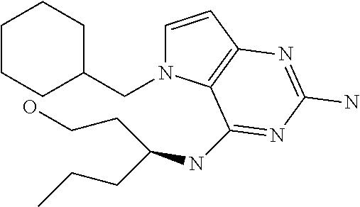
C1=CC2=C(N1CC1CCCCC1)C(NC(CCC)CCO)=NC(N)=N2
